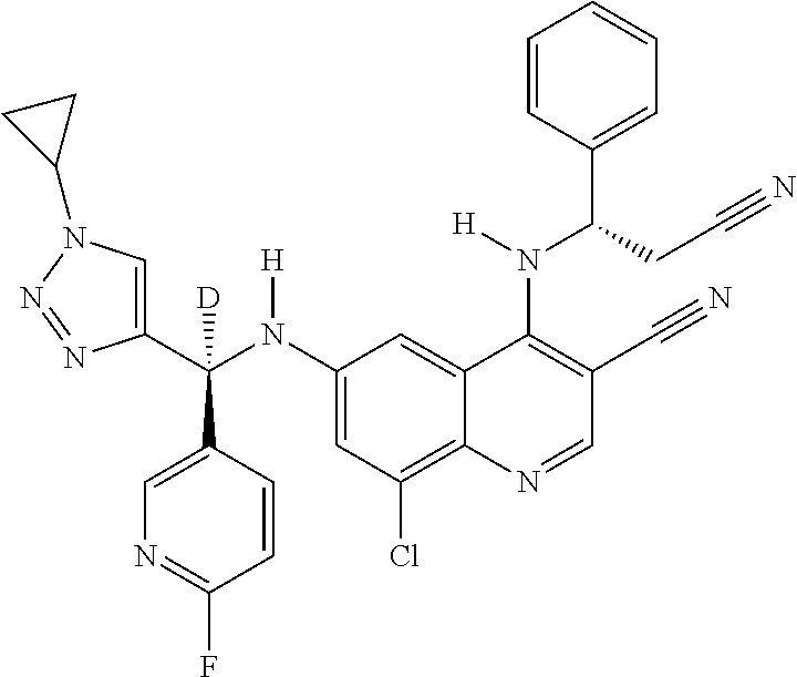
C1(N(C(C2=CN(C3CC3)N=N2)(C2=CN=C(F)C=C2)[D])[H])=CC(Cl)=C2C(=C1)C(N(C(C1=CC=CC=C1)CC#N)[H])=C(C#N)C=N2
